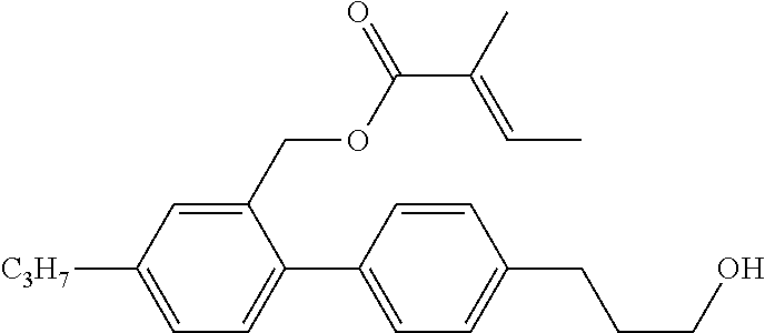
C1(COC(C(=CC)C)=O)=CC([C3H7])=CC=C1C1=CC=C(CCCO)C=C1
